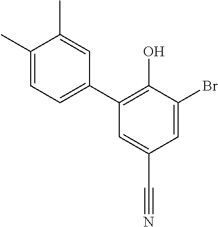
C1=C(Br)C(O)=C(C2=CC=C(C)C(C)=C2)C=C1C#N
